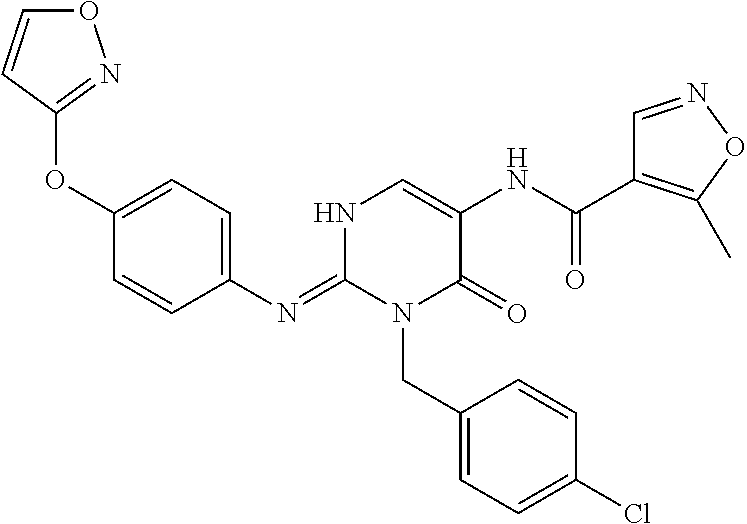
C1(N=C2N(CC3=CC=C(Cl)C=C3)C(=O)C(NC(C3=C(C)ON=C3)=O)=CN2)=CC=C(OC2=NOC=C2)C=C1
